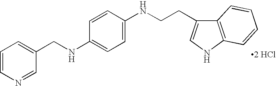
C1=CN=CC(CNC2=CC=C(NCCC3=CNC4=C3C=CC=C4)C=C2)=C1.[2 HCl]
